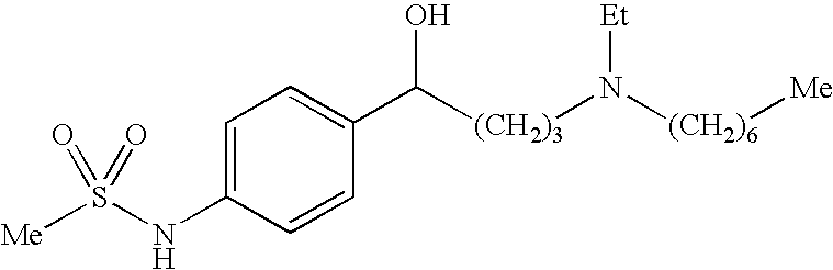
C1=C(NS([Me])(=O)=O)C=CC(C([(CH2)3]N([(CH2)6][Me])[Et])O)=C1
